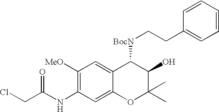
C1([MeO])=C(NC(=O)CCl)C=C2C(=C1)C([BocN]CCC1=CC=CC=C1)C(O)C(C)(C)O2
